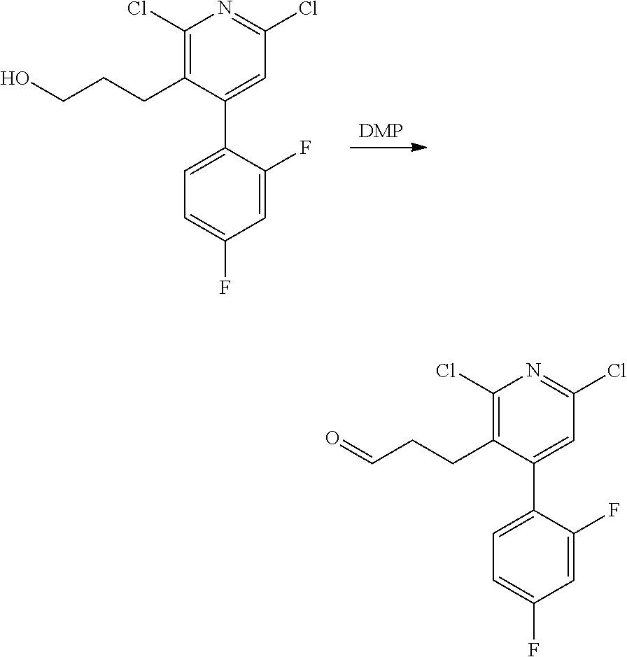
[DMP].C1(C2=CC(Cl)=NC(Cl)=C2CCCO)=CC=C(F)C=C1F.C1(C2=CC(Cl)=NC(Cl)=C2CCC=O)=CC=C(F)C=C1F
